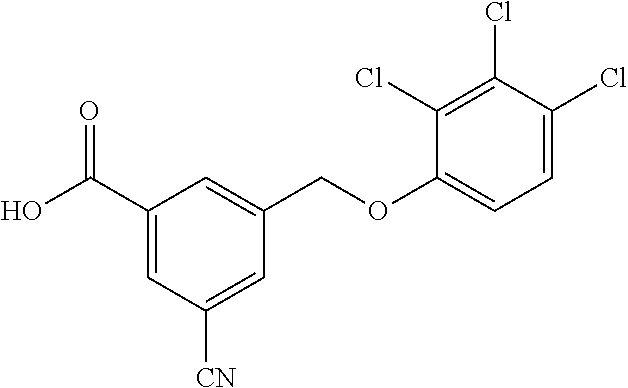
C1(C(O)=O)=CC([CN])=CC(COC2=CC=C(Cl)C(Cl)=C2Cl)=C1
